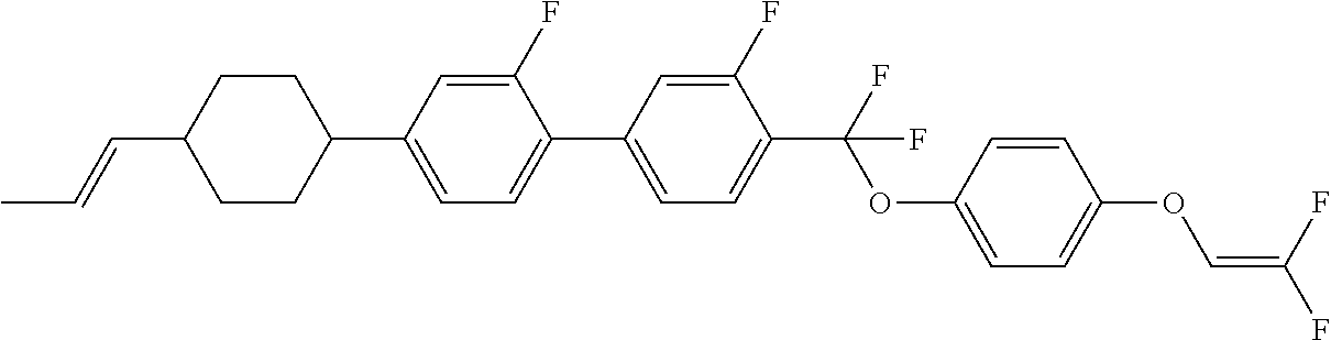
C1CC(C2=CC=C(C3=CC=C(C(F)(OC4=CC=C(OC=C(F)F)C=C4)F)C(F)=C3)C(F)=C2)CCC1C=CC
